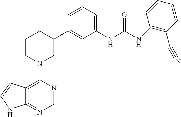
C12=C(N3CC(C4=CC(NC(NC5=C(C#N)C=CC=C5)=O)=CC=C4)CCC3)N=CN=C1NC=C2
